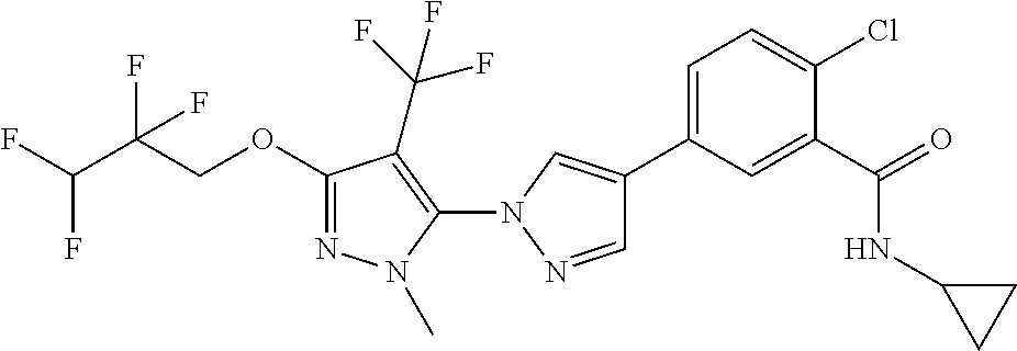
C1(OCC(C(F)F)(F)F)=NN(C)C(N2N=CC(C3=CC=C(Cl)C(C(=O)NC4CC4)=C3)=C2)=C1C(F)(F)F
